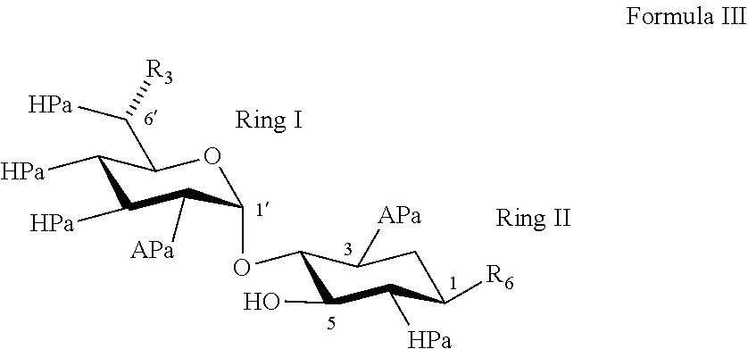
C1([Pa])C([Pa])C([APa])C(OC2C(O)C([Pa])C([R6])CC2[APa])OC1C([Pa])[R3]
